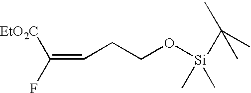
C(=CCCO[Si](C)(C)C(C)(C)C)(F)[EtO2C]
